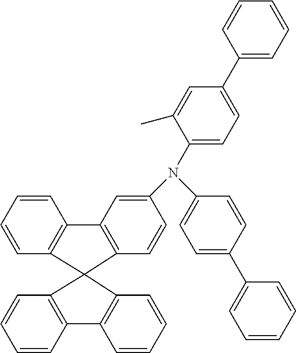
C1=CC=CC2=C1C1(C3=C2C=C(N(C2=CC=C(C4=CC=CC=C4)C=C2)C2=CC=C(C4=CC=CC=C4)C=C2C)C=C3)C2=C(C=CC=C2)C2=C1C=CC=C2
